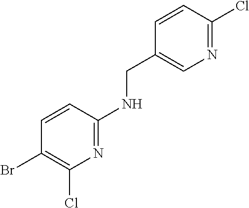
N1=C(NCC2=CN=C(Cl)C=C2)C=CC(Br)=C1Cl
